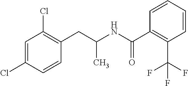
C1=CC(C(=O)NC(CC2=C(Cl)C=C(Cl)C=C2)C)=C(C(F)(F)F)C=C1
